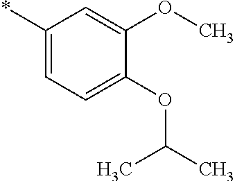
C1(*)=CC=C(OC(C)C)C(OC)=C1
